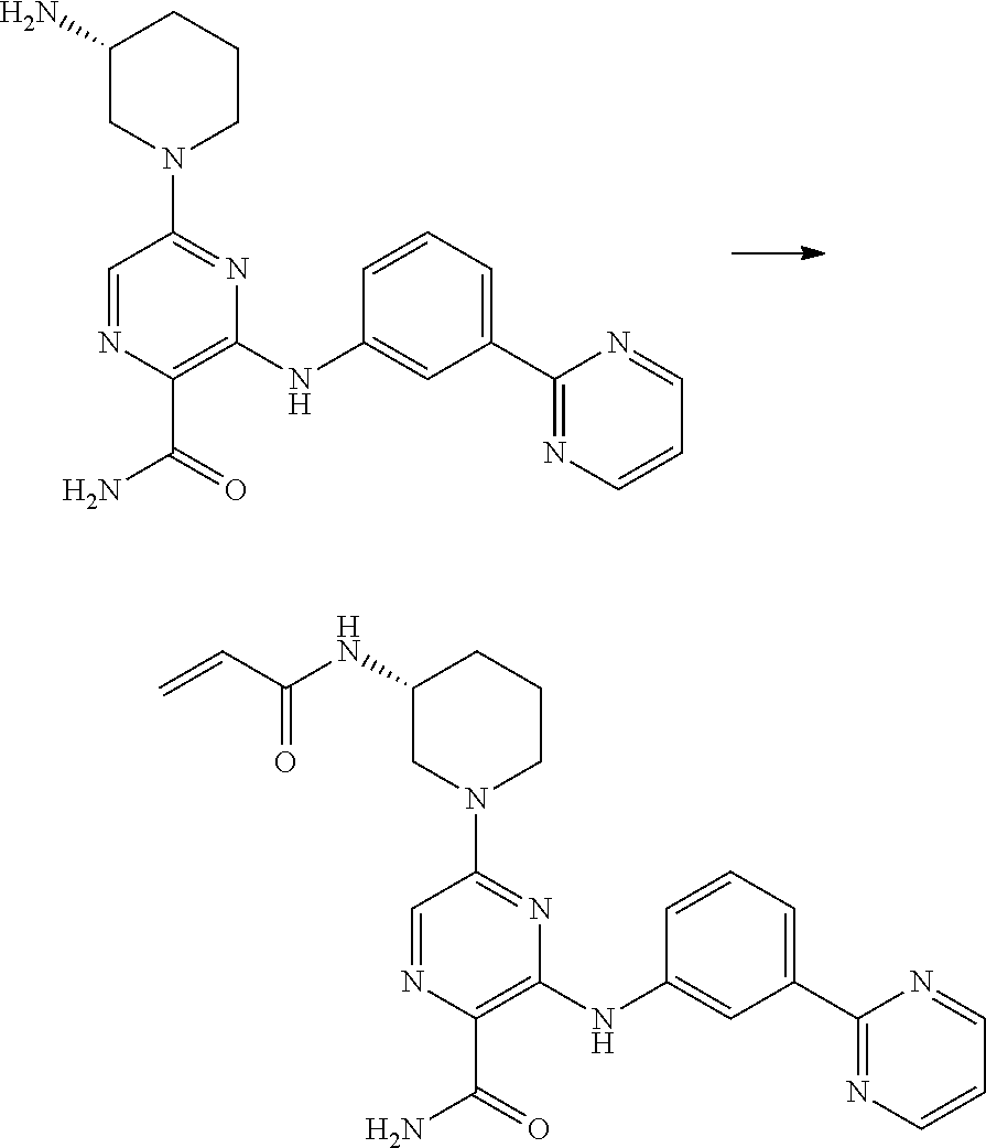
N1=CC(N2CCCC(N)C2)=NC(NC2=CC(C3=NC=CC=N3)=CC=C2)=C1C(=O)N.N1=CC(N2CCCC(NC(C=C)=O)C2)=NC(NC2=CC(C3=NC=CC=N3)=CC=C2)=C1C(=O)N
